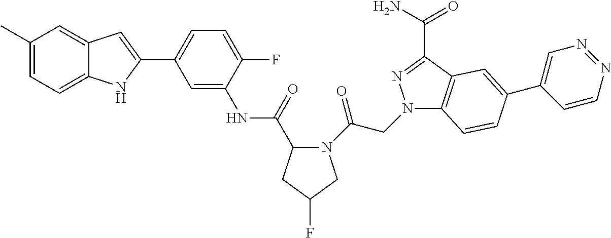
C1(C)=CC=C2C(=C1)C=C(C1=CC=C(F)C(NC(=O)C3N(C(CN4C5=C(C(C(N)=O)=N4)C=C(C4=CN=NC=C4)C=C5)=O)CC(F)C3)=C1)N2
